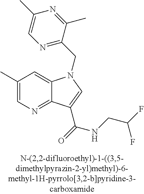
C1(C)=CN=C2C(=C1)N(CC1=NC=C(C)N=C1C)C=C2C(NCC(F)F)=O
